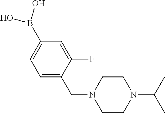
B(C1=CC=C(CN2CCN(C(C)C)CC2)C(F)=C1)(O)O
